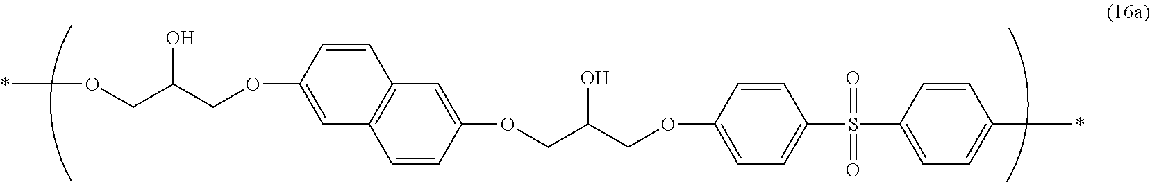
O(CC(COC1=CC2=C(C=C1)C=C(OCC(COC1=CC=C(S(=O)(C3=CC=C(*)C=C3)=O)C=C1)O)C=C2)O)*
